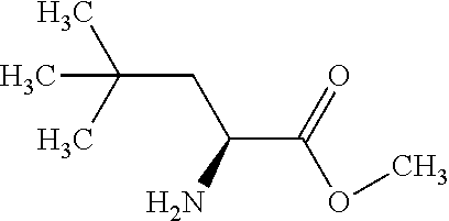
C(CC(C(=O)OC)N)(C)(C)C
